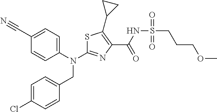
N(C1=NC(C(NS(CCCOC)(=O)=O)=O)=C(C2CC2)S1)(CC1=CC=C(Cl)C=C1)C1=CC=C(C#N)C=C1
